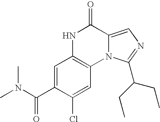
C1=C(C(N(C)C)=O)C(Cl)=CC2=C1NC(=O)C1=CN=C(C(CC)CC)N21
